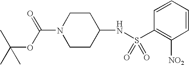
C1=CC=CC(S(NC2CCN(C(OC(C)(C)C)=O)CC2)(=O)=O)=C1[NO2]
